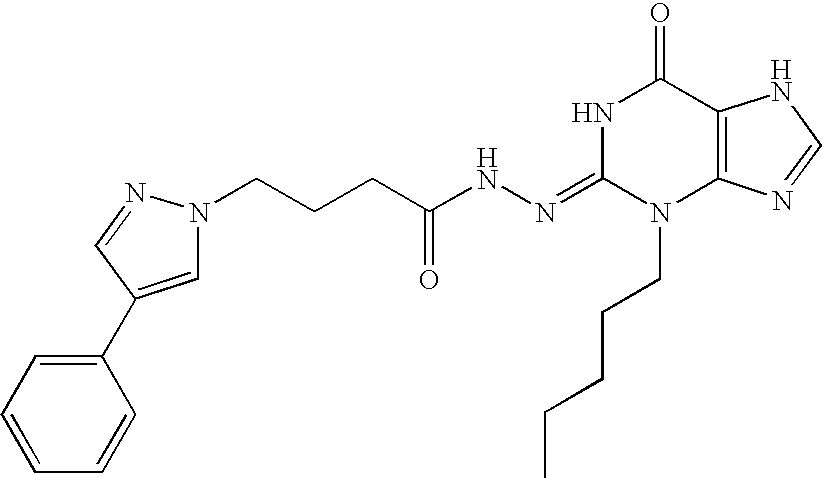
C12=C(N=CN1)N(CCCCC)C(=NNC(CCCN1C=C(C3=CC=CC=C3)C=N1)=O)NC2=O
